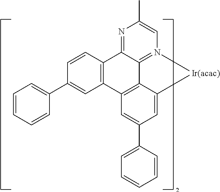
CC1=CN2=C3C(=N1)C1=C(C4=C3C(=CC(C3=CC=CC=C3)=C4)[Ir(acac)]2)C=C(C2=CC=CC=C2)C=C1
